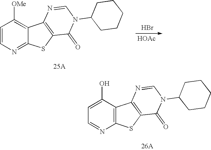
C1=C(O)C2=C(N=C1)SC1=C2N=CN(C2CCCCC2)C1=O.C1=CN=C2C(=C1[OMe])C1=C(S2)C(=O)N(C2CCCCC2)C=N1.Br.[HOAc]
